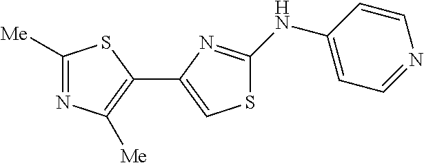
C1([Me])=NC([Me])=C(C2=CSC(NC3=CC=NC=C3)=N2)S1
